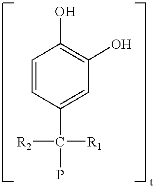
C1=CC(C([R1])([R2])P)=CC(O)=C1O
